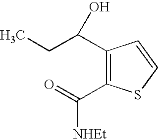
C1(C(CC)O)=C(C(=O)[NHEt])SC=C1
